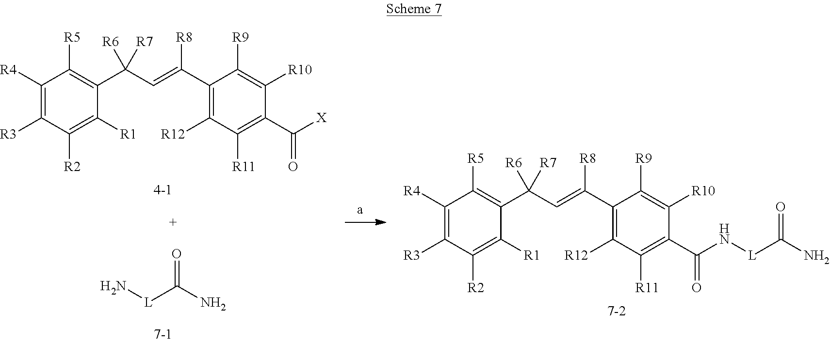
C1(C(=CC(C2=C([R5])C([R4])=C([R3])C([R2])=C2[R1])([R6])[R7])[R8])=C([R12])C([R11])=C(C(N[L]C(N)=O)=O)C([R10])=C1[R9].[L](C(N)=O)N.C1(C(=CC(C2=C([R5])C([R4])=C([R3])C([R2])=C2[R1])([R6])[R7])[R8])=C([R12])C([R11])=C(C([X])=O)C([R10])=C1[R9]
